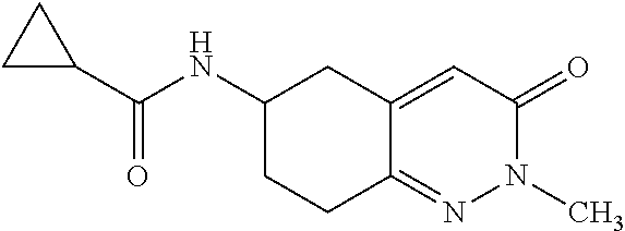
C1(C(NC2CCC3=NN(C)C(=O)C=C3C2)=O)CC1
